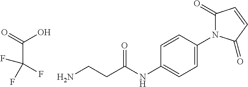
C(C(=O)O)(F)(F)F.C1=CC(N2C(=O)C=CC2=O)=CC=C1NC(CCN)=O
